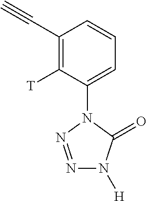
C1(C#C)=C([T])C(N2C(=O)N([H])N=N2)=CC=C1
